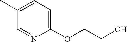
CC1=CC=C(OCCO)N=C1
